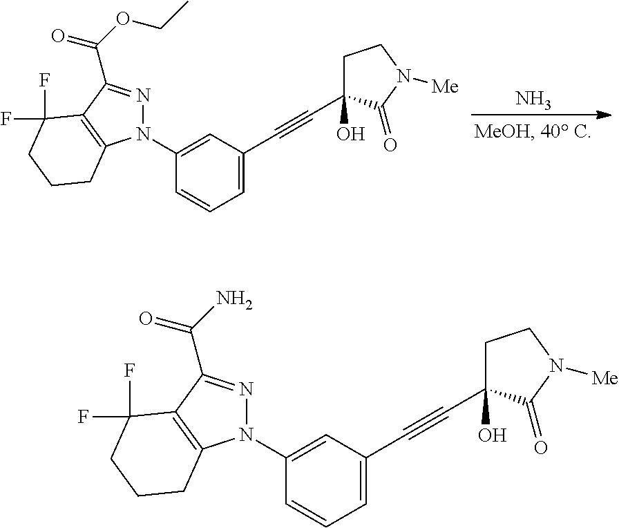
C1(N2N=C(C(OCC)=O)C3=C2CCCC3(F)F)=CC(C#CC2(O)CCN([Me])C2=O)=CC=C1.N.C1(N2N=C(C(N)=O)C3=C2CCCC3(F)F)=CC(C#CC2(O)CCN([Me])C2=O)=CC=C1
